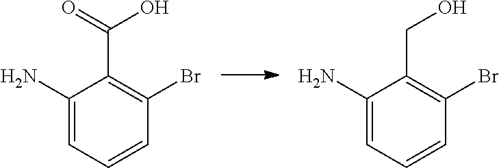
C1(N)=CC=CC(Br)=C1C(O)=O.C1(N)=CC=CC(Br)=C1CO
